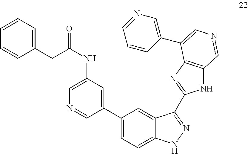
C1(C2=CC(NC(=O)CC3=CC=CC=C3)=CN=C2)=CC=C2C(=C1)C(C1=NC3=C(N1)C=NC=C3C1=CN=CC=C1)=NN2
